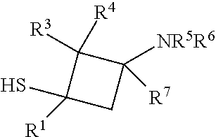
C1(S)([R1])CC([NR5R6])([R7])C1([R4])[R3]
